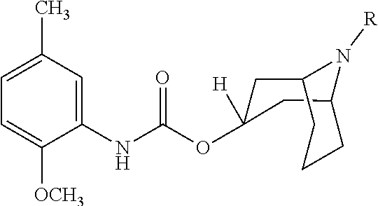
C1C2N([R])C(CC1(OC(NC1=CC(C)=CC=C1[OCH3])=O)[H])CCC2
